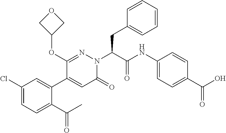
C1(Cl)=CC=C(C(C)=O)C(C2=CC(=O)N(C(CC3=CC=CC=C3)C(NC3=CC=C(C(O)=O)C=C3)=O)N=C2OC2COC2)=C1
